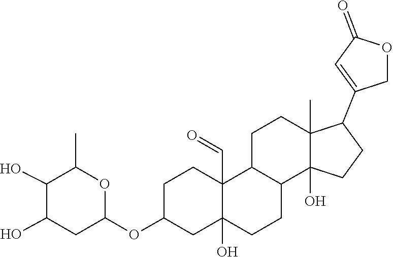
C1(OC2OC(C)C(O)C(O)C2)CC2(O)C(C=O)(CC1)C1CCC3(C)C(C4=CC(=O)OC4)CCC3(O)C1CC2
